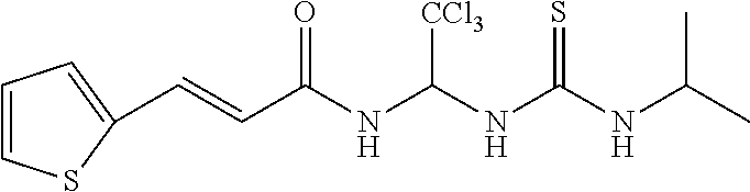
C1=CSC(C=CC(NC(NC(NC(C)C)=S)[CCl3])=O)=C1
